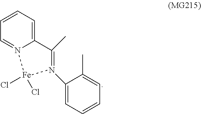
C1=CC=C2N(=C1)[Fe](Cl)(Cl)N(C1=CC=CC=C1C)=C2C
